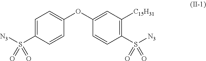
C1=C(S([N3])(=O)=O)C=CC(OC2=CC([C15H31])=C(S([N3])(=O)=O)C=C2)=C1
